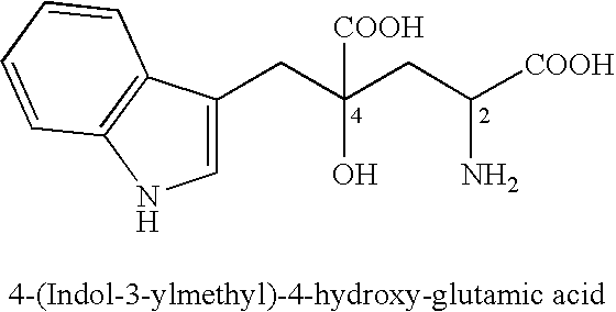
C1=C(CC(CC([COOH])N)([COOH])O)C2=C(N1)C=CC=C2
